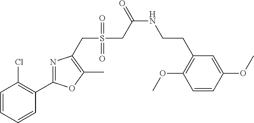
C1=CC=CC(C2=NC(CS(=O)(=O)CC(NCCC3=C(OC)C=CC(OC)=C3)=O)=C(C)O2)=C1Cl
